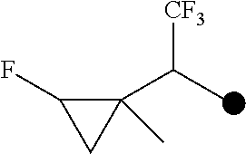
FC1C(C(C)[CF3])(C)C1
